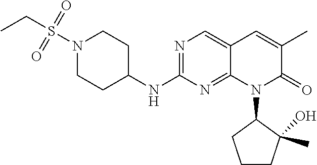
N1(S(CC)(=O)=O)CCC(NC2=NC=C3C(=N2)N(C2CCCC2(C)O)C(=O)C(C)=C3)CC1
